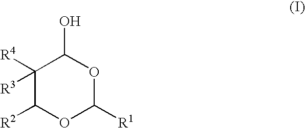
C1([R4])([R3])C([R2])OC([R1])OC1O
